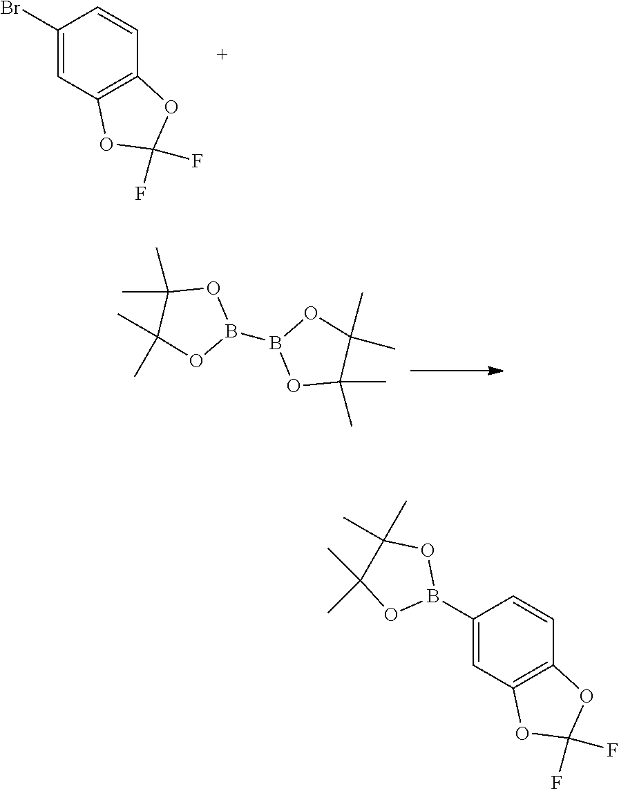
C1(Br)=CC2=C(C=C1)OC(F)(F)O2.B1(B2OC(C)(C)C(C)(C)O2)OC(C)(C)C(C)(C)O1.C1(B2OC(C)(C)C(C)(C)O2)=CC2=C(C=C1)OC(F)(F)O2
